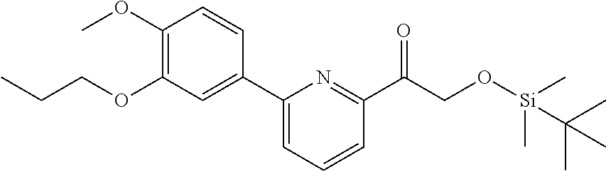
CCCOC1=C(OC)C=CC(C2=CC=CC(C(CO[Si](C)(C)C(C)(C)C)=O)=N2)=C1
